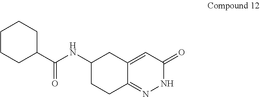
C1CCCC(C(NC2CC3=CC(=O)NN=C3CC2)=O)C1
